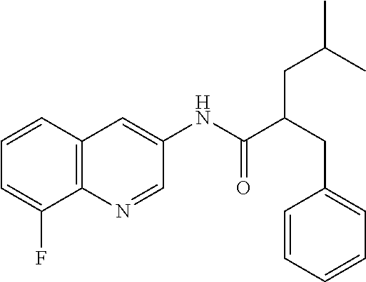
C12=C(C=CC=C1F)C=C(NC(=O)C(CC1=CC=CC=C1)CC(C)C)C=N2
